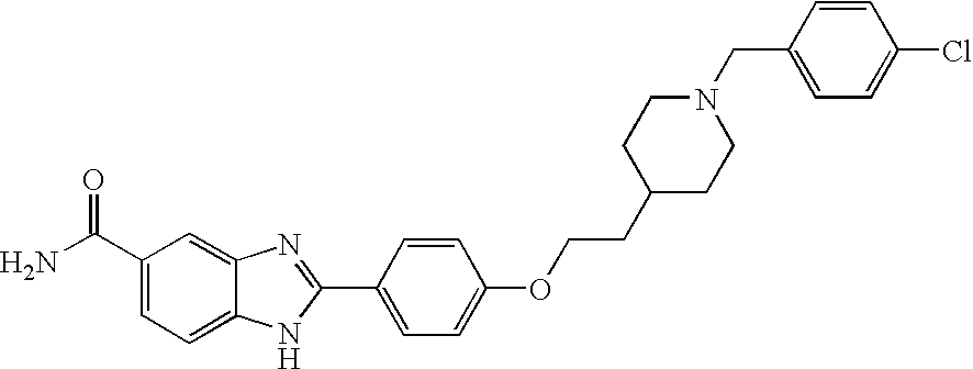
C12=CC(C(=O)N)=CC=C1NC(C1=CC=C(OCCC3CCN(CC4=CC=C(Cl)C=C4)CC3)C=C1)=N2
